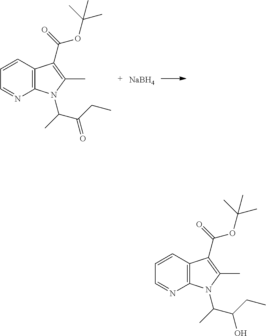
C1=CC2=C(N=C1)N(C(C(=O)CC)C)C(C)=C2C(OC(C)(C)C)=O.[NaBH4].C1=CC2=C(N=C1)N(C(C(O)CC)C)C(C)=C2C(OC(C)(C)C)=O
